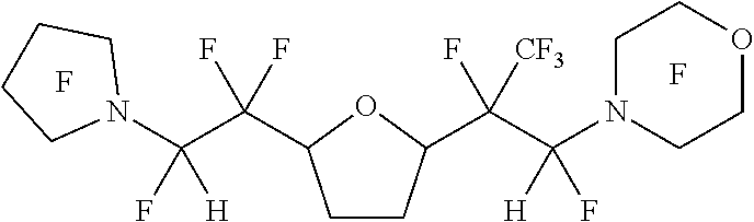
C1CC(C(C(N2CCOCC2)([H])F)(F)[CF3])OC1C(C(N1CCCC1)([H])F)(F)F.F.F
